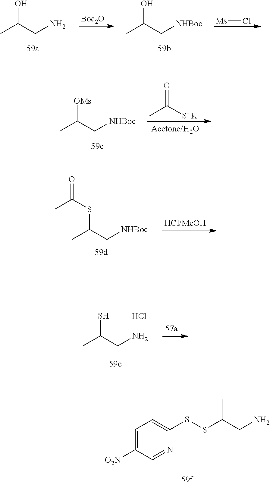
CC(CN)O.[Boc2O].CC(C[NHBoc])O.[Ms]Cl.CC(C[NHBoc])[OMs].CC([S- K+])=O.CC(SC(C[NHBoc])C)=O.SC(CN)C.Cl.C1=C([O2N])C=NC(SSC(CN)C)=C1
